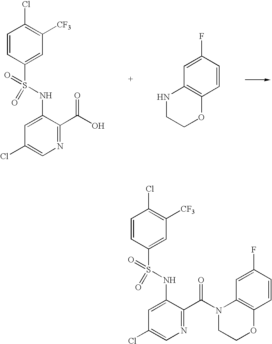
C1=CC(S(NC2=CC(Cl)=CN=C2C(O)=O)(=O)=O)=CC([CF3])=C1Cl.C1(F)=CC2=C(C=C1)OCCN2.C1=CC(S(NC2=CC(Cl)=CN=C2C(N2C3=C(C=CC(F)=C3)OCC2)=O)(=O)=O)=CC([CF3])=C1Cl
